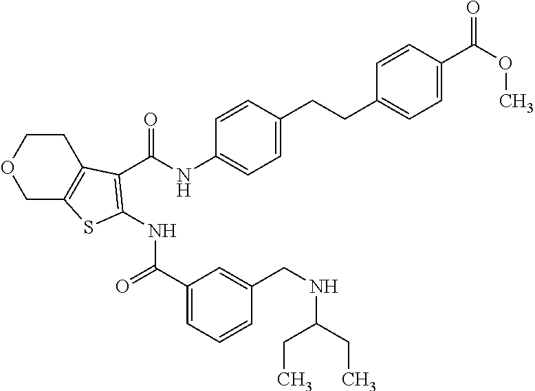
C1C2=C(CCO1)C(C(NC1=CC=C(CCC3=CC=C(C(=O)OC)C=C3)C=C1)=O)=C(NC(C1=CC=CC(CNC(CC)CC)=C1)=O)S2
